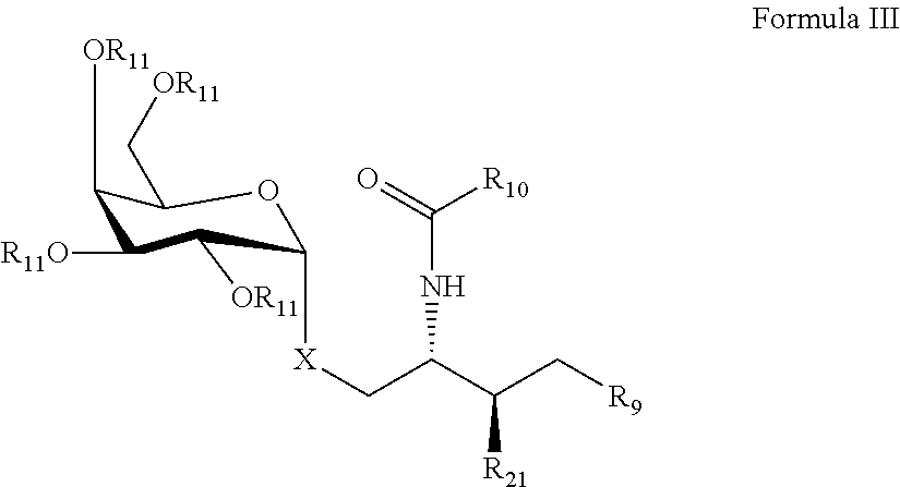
C1([OR11])C([R11O])C([OR11])C([X]CC(C(C[R9])[R21])NC([R10])=O)OC1C[OR11]
